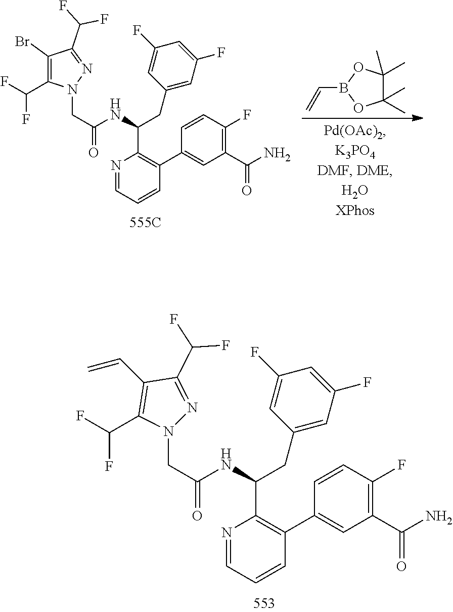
N1(CC(NC(CC2=CC(F)=CC(F)=C2)C2=C(C3=CC(C(N)=O)=C(F)C=C3)C=CC=N2)=O)N=C(C(F)F)C(C=C)=C1C(F)F.C1(Br)=C(C(F)F)N(CC(NC(CC2=CC(F)=CC(F)=C2)C2=C(C3=CC(C(N)=O)=C(F)C=C3)C=CC=N2)=O)N=C1C(F)F.C1(C)(C)C(C)(C)OB(C=C)O1
